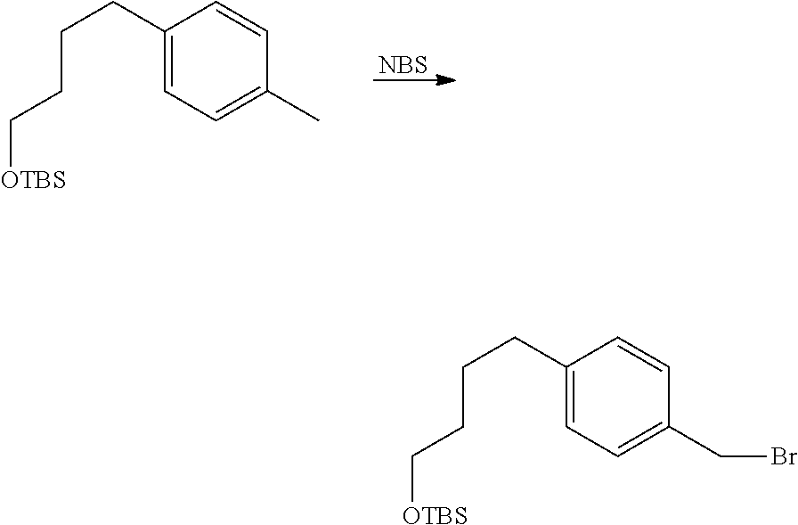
[NBS].C1(CCCC[OTBS])=CC=C(C)C=C1.C1(CCCC[OTBS])=CC=C(CBr)C=C1
